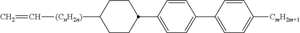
C1(C2CCC([(CnH2n)]C=C)CC2)=CC=C(C2=CC=C([CmH2m+1])C=C2)C=C1
